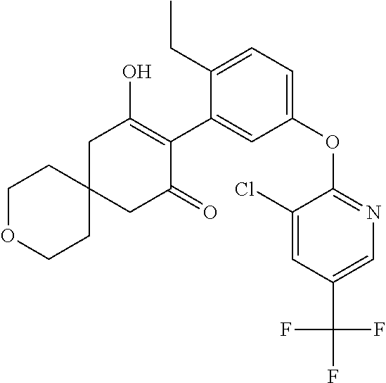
C1C2(CC(=O)C(C3=CC(OC4=NC=C(C(F)(F)F)C=C4Cl)=CC=C3CC)=C1O)CCOCC2
